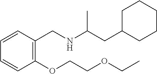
C1C(CC(NCC2=C(OCCOCC)C=CC=C2)C)CCCC1
